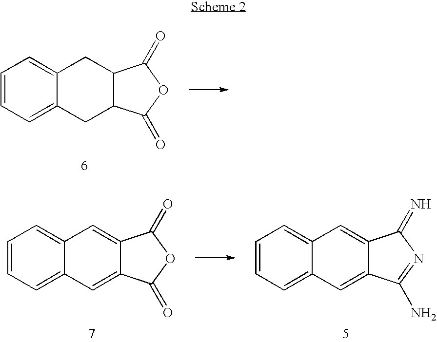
C1=CC=C2C(=C1)CC1C(C2)C(=O)OC1=O.C1=CC=C2C(=C1)C=C1C(=C2)C(=O)OC1=O.C1=CC=C2C(=C1)C=C1C(=C2)C(N)=NC1=N
